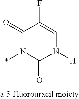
C1(=O)N(*)C(=O)N([H])C=C1F
